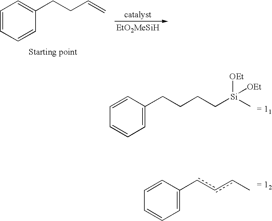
C1=CC=CC(CCC=C)=C1.C1=CC=C(CCCC[Si](C)([OEt])[OEt])C=C1.C1=CC=C(cccC)C=C1
